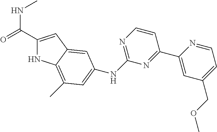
C1(C(=O)NC)=CC2=CC(NC3=NC=CC(C4=CC(COC)=CC=N4)=N3)=CC(C)=C2N1
